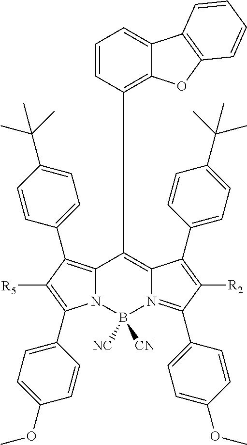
N12C(=C(C3=CC=C(C(C)(C)C)C=C3)C([R5])=C1C1=CC=C(OC)C=C1)C(C1=C3C(=CC=C1)C1=C(O3)C=CC=C1)=C1N(=C(C3=CC=C(OC)C=C3)C([R2])=C1C1=CC=C(C(C)(C)C)C=C1)B2([NC])[CN]
